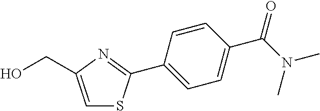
OCC1=CSC(C2=CC=C(C(N(C)C)=O)C=C2)=N1
